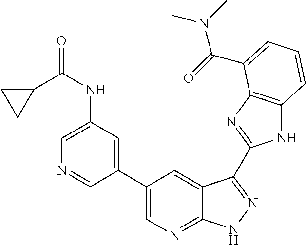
C1(C2=CN=C3C(=C2)C(C2=NC4=C(N2)C=CC=C4C(=O)N(C)C)=NN3)=CC(NC(=O)C2CC2)=CN=C1
